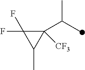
C1([CF3])(C(C)C)C(F)(F)C1C
